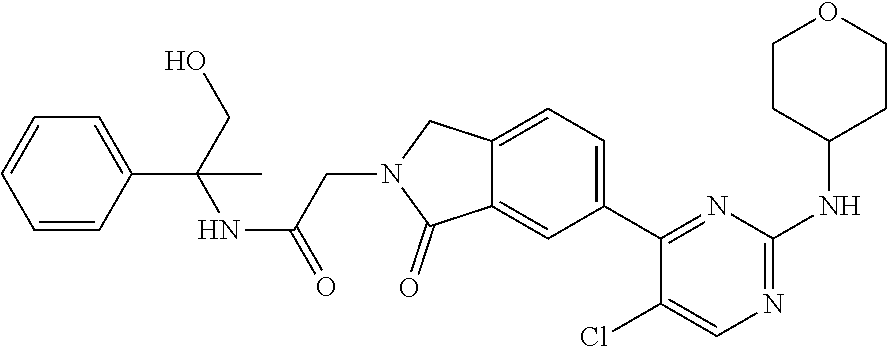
C12=CC=C(C3=NC(NC4CCOCC4)=NC=C3Cl)C=C1C(=O)N(CC(NC(C1=CC=CC=C1)(CO)C)=O)C2
